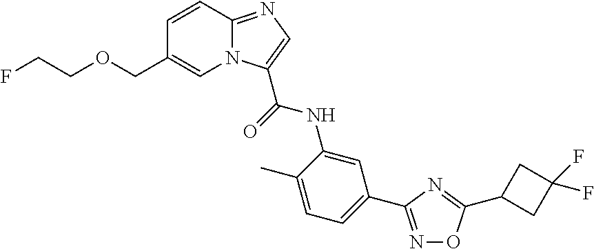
C1=CC2=NC=C(C(=O)NC3=CC(C4=NOC(C5CC(F)(F)C5)=N4)=CC=C3C)N2C=C1COCCF
